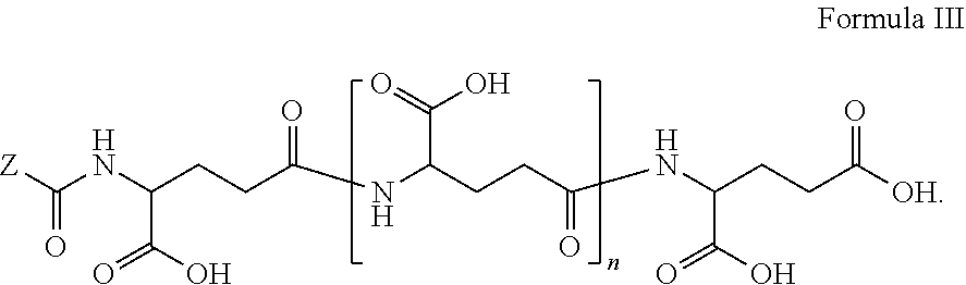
C(CCC(NC(CCC(NC(CCC([OH])=O)C(O)=O)=O)C(=O)O)=O)(C(O)=O)NC([Z])=O
